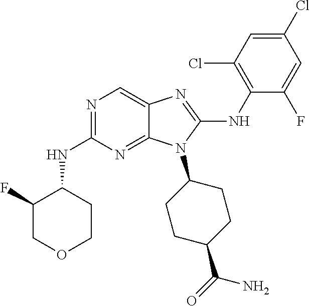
N1=C(NC2C(F)COCC2)N=C2C(=C1)N=C(NC1=C(Cl)C=C(Cl)C=C1F)N2C1CCC(C(=O)N)CC1
